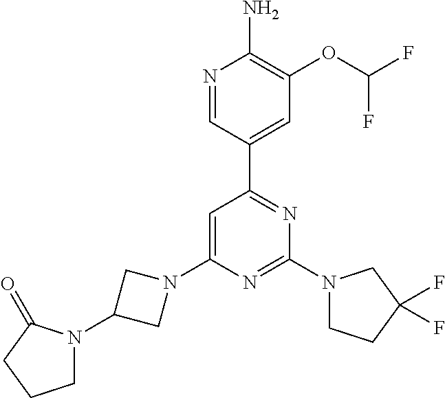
N1=CC(C2=NC(N3CCC(F)(F)C3)=NC(N3CC(N4CCCC4=O)C3)=C2)=CC(OC(F)F)=C1N
